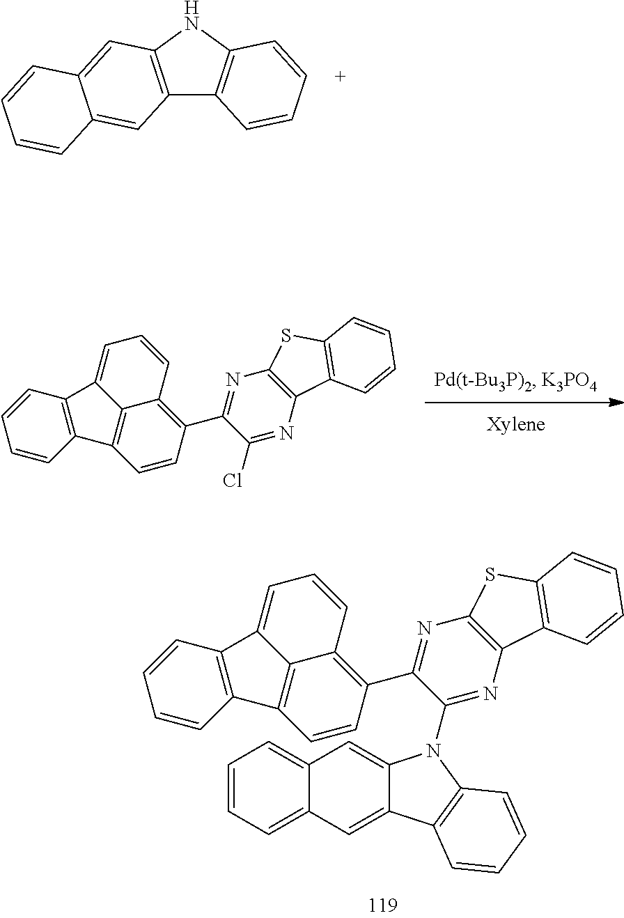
C12=C(NC3=C1C=CC=C3)C=C1C(=C2)C=CC=C1.C1=CC=C2C(=C1)C=C1C(=C2)C2=C(C=CC=C2)N1C1=NC2=C(N=C1C1=C3C4=C(C=C1)C1=C(C4=CC=C3)C=CC=C1)SC1=C2C=CC=C1.C1(Cl)=NC2=C(N=C1C1=C3C4=C(C=C1)C1=C(C4=CC=C3)C=CC=C1)SC1=C2C=CC=C1
